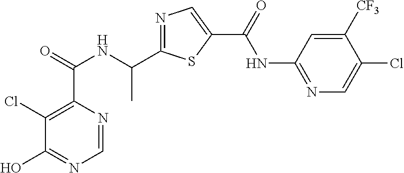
N1=C(C(NC(C2=C(Cl)C(O)=NC=N2)=O)C)SC(C(=O)NC2=NC=C(Cl)C([CF3])=C2)=C1
